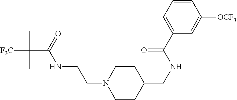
[F3C]C(C(=O)NCCN1CCC(CNC(C2=CC=CC([OCF3])=C2)=O)CC1)(C)C
